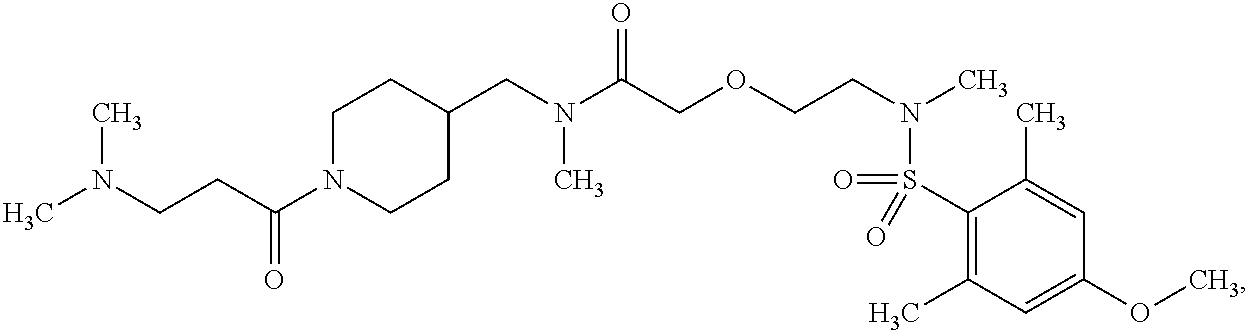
C1(CN(C(COCCN(C)S(=O)(C2=C(C)C=C(OC)C=C2C)=O)=O)C)CCN(C(CCN(C)C)=O)CC1
